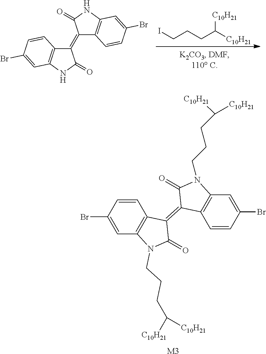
C12=C(C=C(Br)C=C1)N(CCCC([C10H21])[C10H21])C(=O)C2=C1C2=C(C=C(Br)C=C2)N(CCCC([C10H21])[C10H21])C1=O.[M3].C(CCC([C10H21])[C10H21])I.C1(=C2C3=C(NC2=O)C=C(Br)C=C3)C2=C(NC1=O)C=C(Br)C=C2
